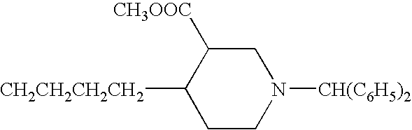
[CH2CH2CH2CH2]C1CCN([CH(C6H5)2])CC1[CH3OOC]
